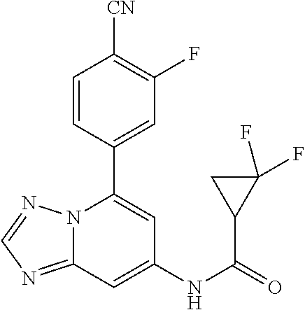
C12=NC=NN1C(C1=CC(F)=C([CN])C=C1)=CC(NC(=O)C1CC1(F)F)=C2
